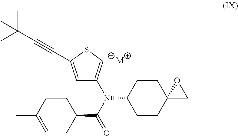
C1=C(C#CC(C)(C)C)SC=C1N(C(C1CCC(C)=CC1)=O)C1CCC2(CC1)CO2.[M]
